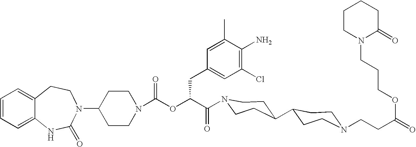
C12=CC=CC=C1NC(=O)N(C1CCN(C(OC(C(=O)N3CCC(C4CCN(CCC(=O)OCCCN5C(=O)CCCC5)CC4)CC3)CC3=CC(Cl)=C(N)C(C)=C3)=O)CC1)CC2
